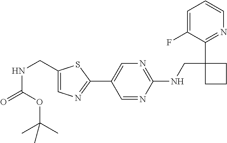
C1(C2=CN=C(NCC3(C4=NC=CC=C4F)CCC3)N=C2)=NC=C(CNC(=O)OC(C)(C)C)S1
